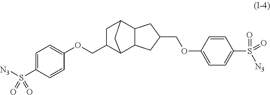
C1=C(S([N3])(=O)=O)C=CC(OCC2C3C4C(C(C2)C3)CC(COC2=CC=C(S([N3])(=O)=O)C=C2)C4)=C1
